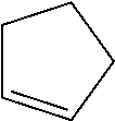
C1C=CCC1
